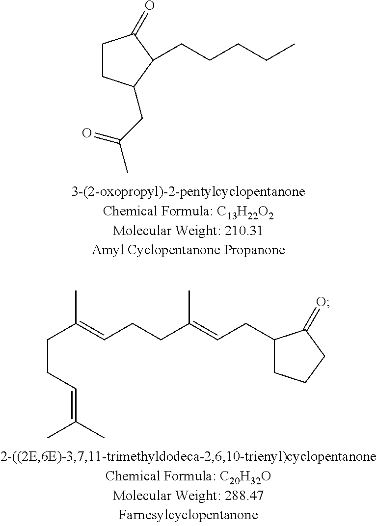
C1CC(CC(C)=O)C(CCCCC)C1=O.C(CC=C(C)C)C(=CCCC(=CCC1CCCC1=O)C)C
